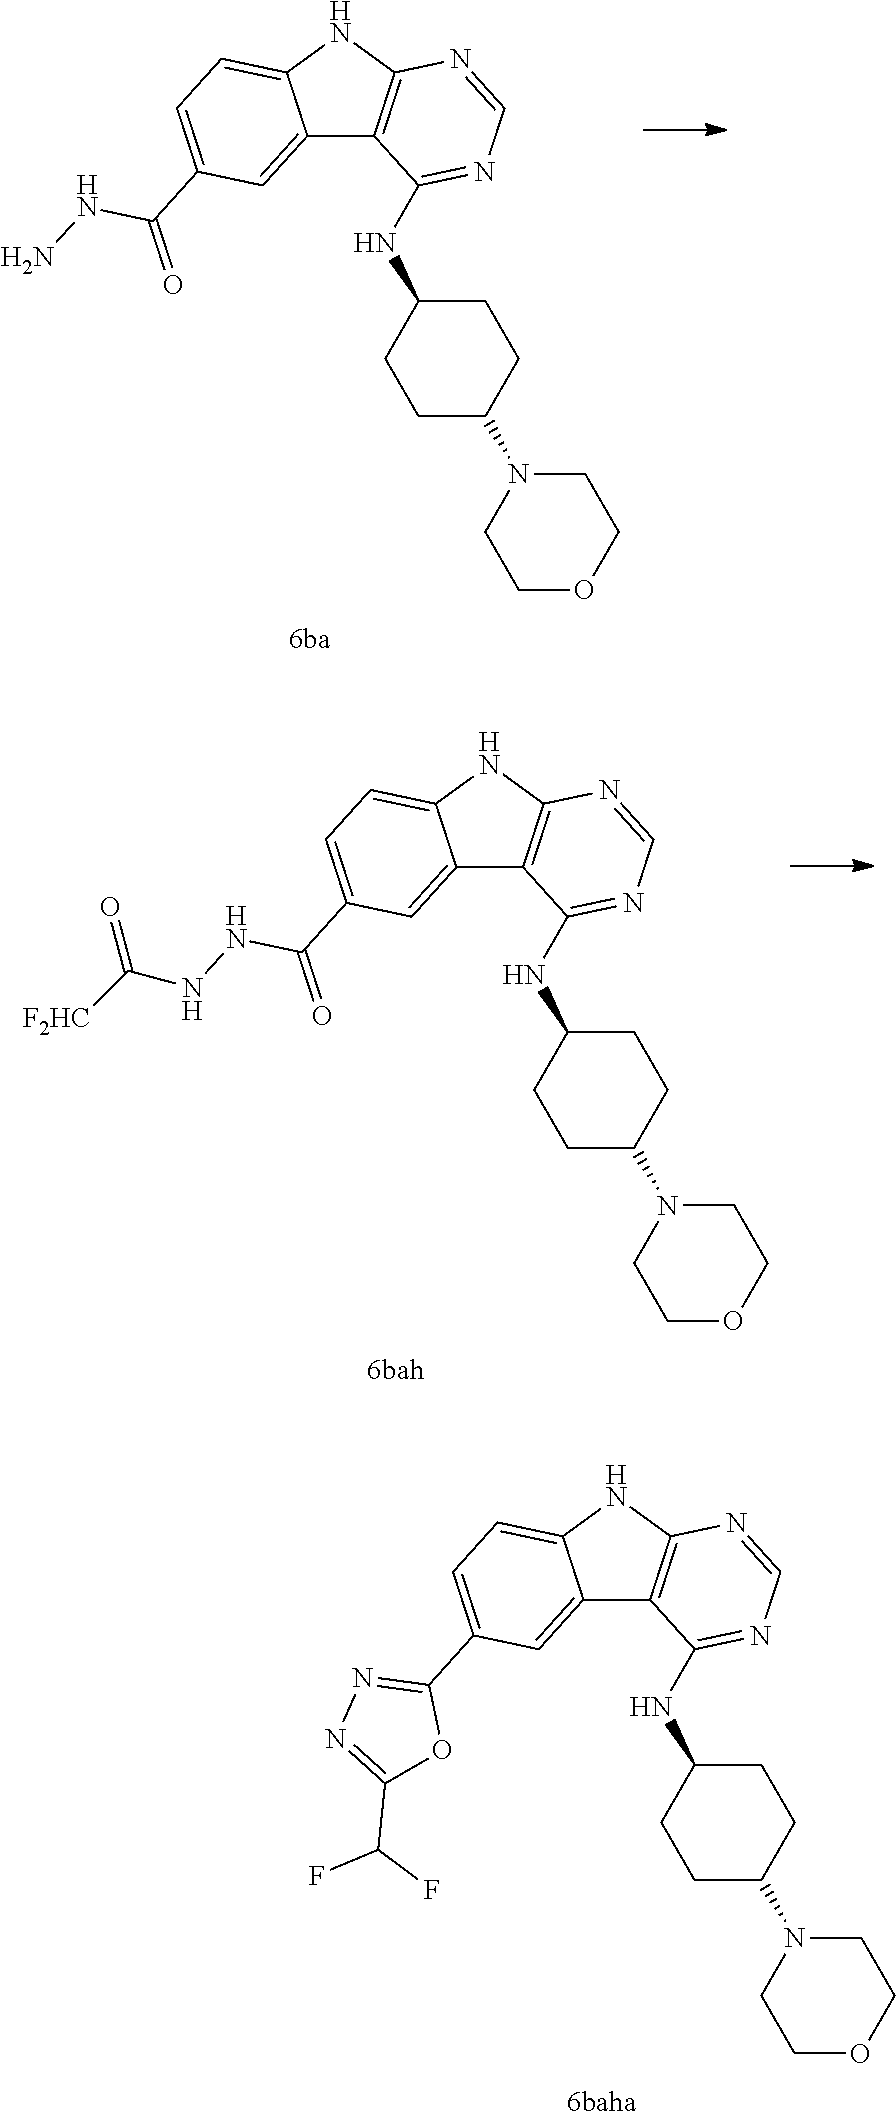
C12=CC(C3=NN=C(C(F)F)O3)=CC=C1NC1=C2C(NC2CCC(N3CCOCC3)CC2)=NC=N1.C12=CC(C(=O)NN)=CC=C1NC1=C2C(NC2CCC(N3CCOCC3)CC2)=NC=N1.C12=CC(C(=O)NNC([F2HC])=O)=CC=C1NC1=C2C(NC2CCC(N3CCOCC3)CC2)=NC=N1
